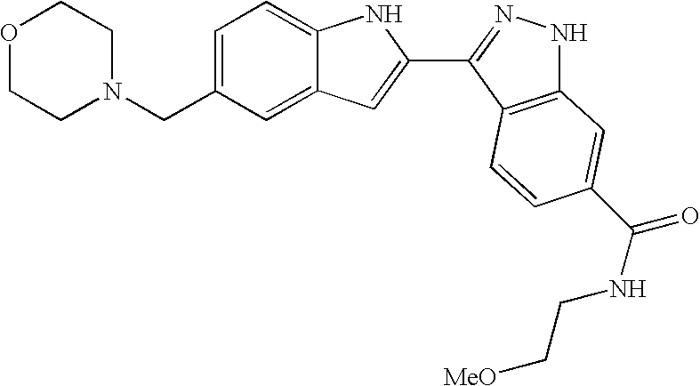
C1=C(CN2CCOCC2)C=C2C(=C1)NC(C1=NNC3=C1C=CC(C(NCC[MeO])=O)=C3)=C2
